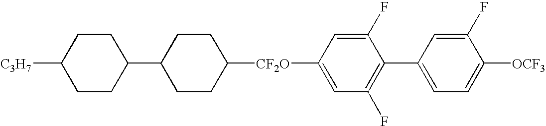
[CF2O](C1=CC(F)=C(C2=CC=C([OCF3])C(F)=C2)C(F)=C1)C1CCC(C2CCC([C3H7])CC2)CC1
